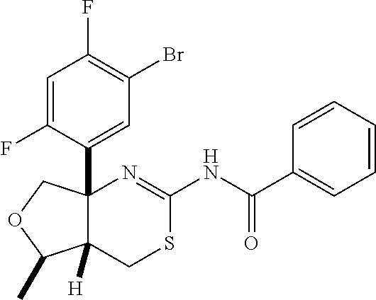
C1=C(F)C(C23C([H])(C(C)OC2)CSC(NC(C2=CC=CC=C2)=O)=N3)=CC(Br)=C1F
